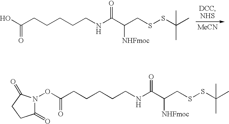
[MeCN].OC(CCCCCNC(C(CSSC(C)(C)C)[NHFmoc])=O)=O.O(C(CCCCCNC(C(CSSC(C)(C)C)[NHFmoc])=O)=O)N1C(=O)CCC1=O
